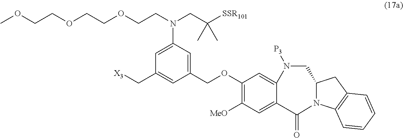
[X3]CC1=CC(COC2=C([MeO])C=C3C(=C2)N([P3])CC2N(C4=C(C2)C=CC=C4)C3=O)=CC(N(CCOCCOCCOC)CC([SSR101])(C)C)=C1
